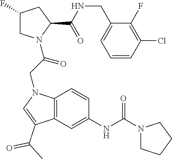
C1=CC(Cl)=C(F)C(CNC(C2CC(F)CN2C(CN2C3=C(C(C(C)=O)=C2)C=C(NC(N2CCCC2)=O)C=C3)=O)=O)=C1
